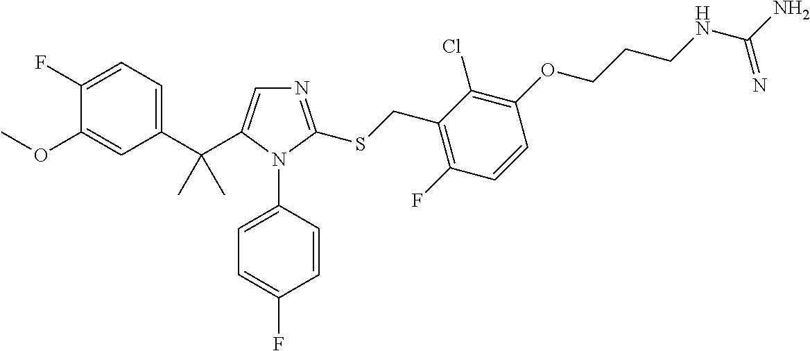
C1(C(C)(C)C2=CN=C(SCC3=C(F)C=CC(OCCCNC(N)=N)=C3Cl)N2C2=CC=C(F)C=C2)=CC=C(F)C(OC)=C1
